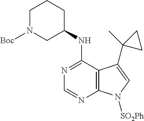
C1=NC2=C(C(NC3CCCN([Boc])C3)=N1)C(C1(C)CC1)=CN2[SO2Ph]
